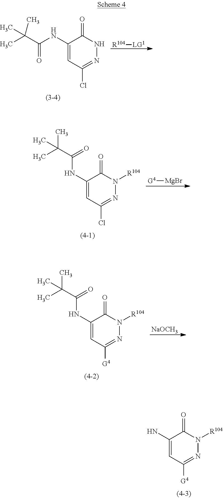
C1(NC(C(C)(C)C)=O)=CC(Cl)=NNC1=O.[R104][LG1].C1(NC(=O)C(C)(C)C)=CC(Cl)=NN([R104])C1=O.[G4][MgBr].C1(NC(=O)C(C)(C)C)=CC([G4])=NN([R104])C1=O.[NaOCH3].C1(N)=CC([G4])=NN([R104])C1=O
